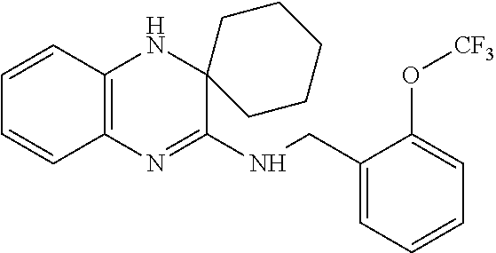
C1=CC2=C(C=C1)N=C(NCC1=CC=CC=C1O[CF3])C1(N2)CCCCC1
